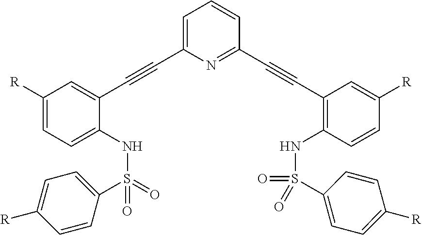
C1([R])=CC=C(NS(C2=CC=C([R])C=C2)(=O)=O)C(C#CC2=CC=CC(C#CC3=C(NS(=O)(=O)C4=CC=C([R])C=C4)C=CC([R])=C3)=N2)=C1
